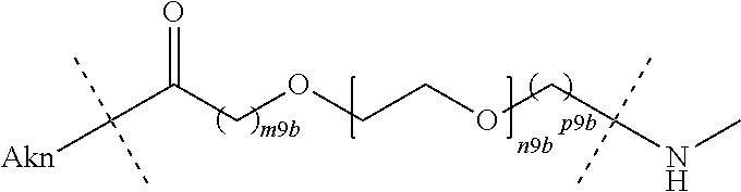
C(C(COCCOCC(NC)(C)C)=O)([Akn])(C)C
